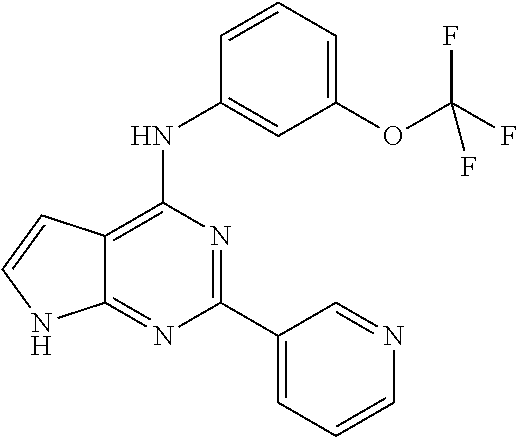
C12=NC(C3=CC=CN=C3)=NC(NC3=CC(OC(F)(F)F)=CC=C3)=C1C=CN2
